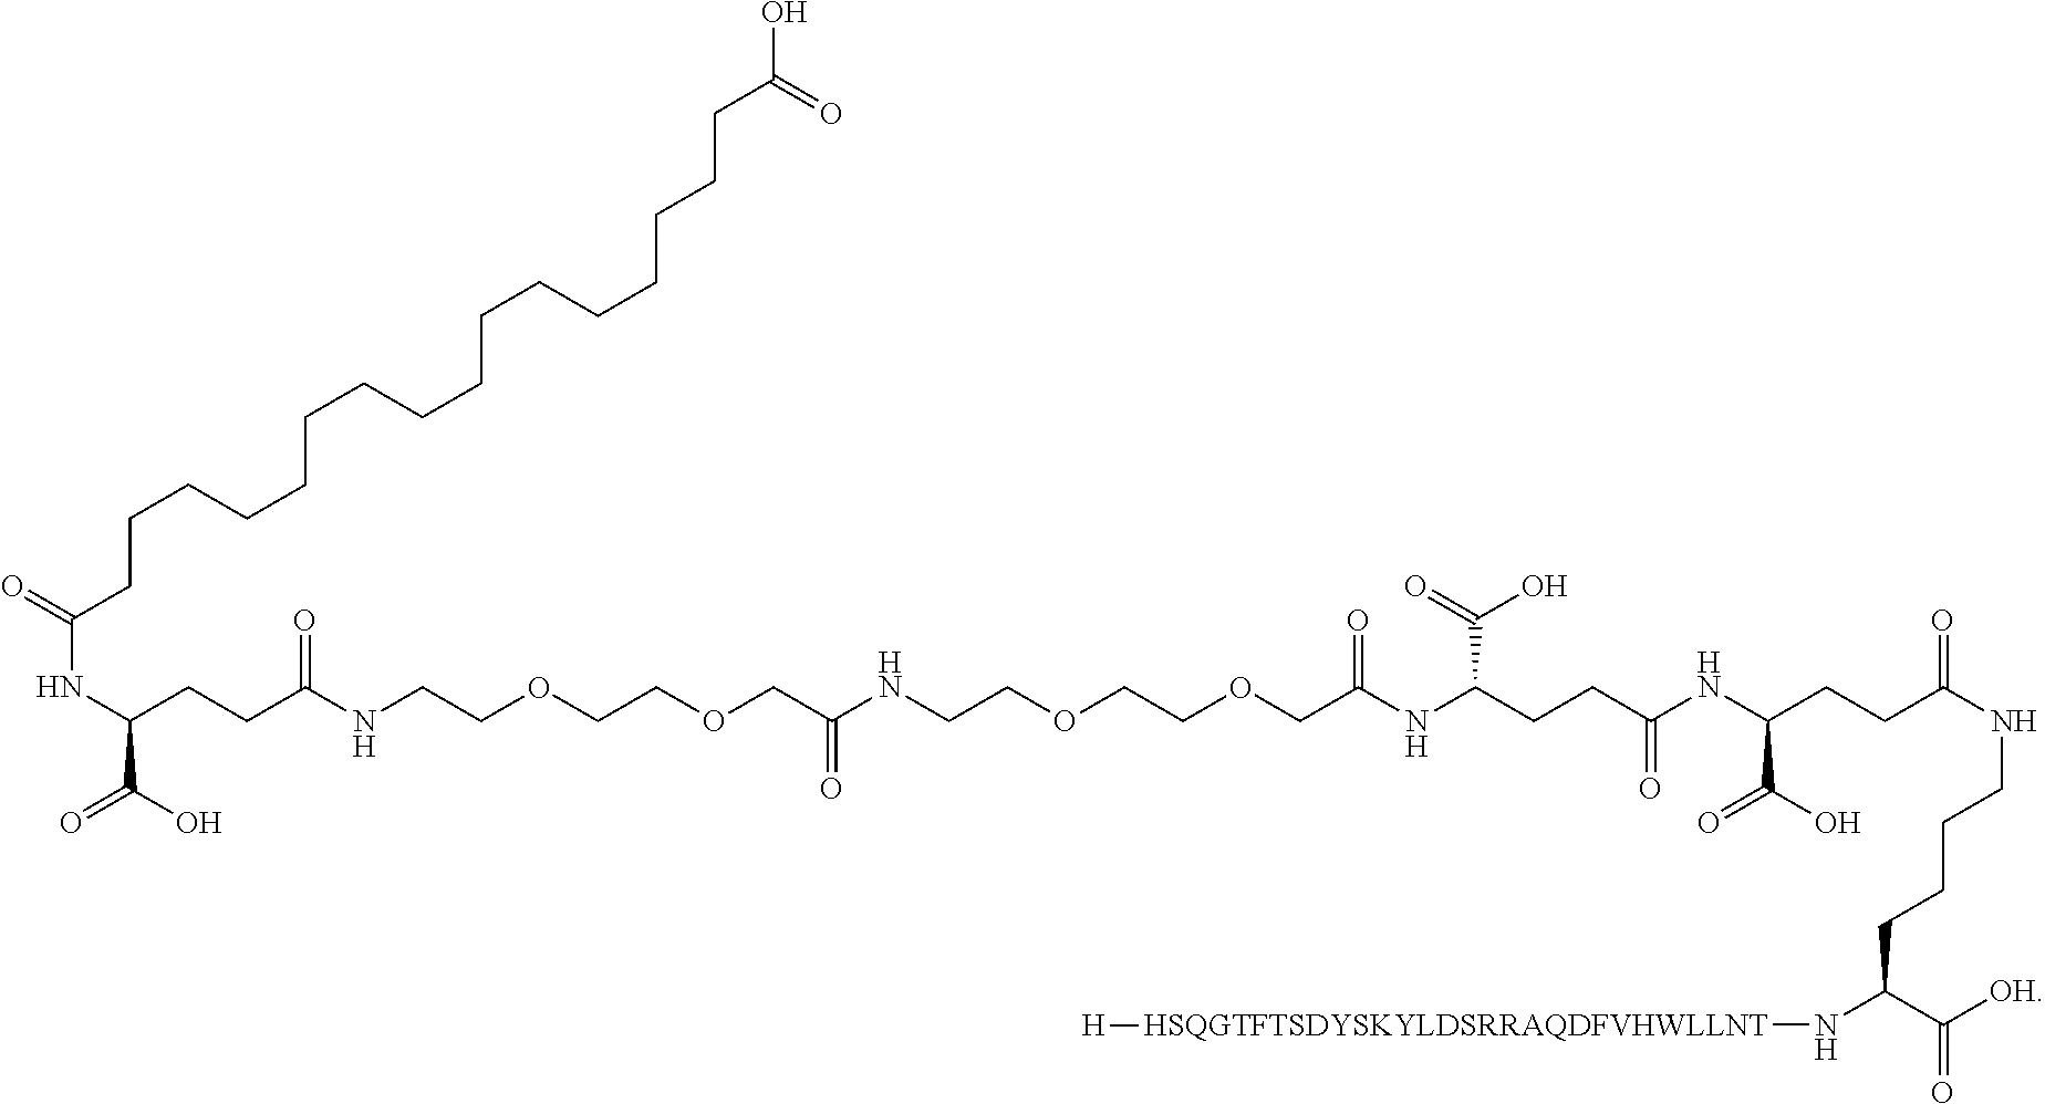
C(NC(CCC(NCCOCCOCC(NCCOCCOCC(NC(CCC(NC(CCC(NCCCCC(N[HSQGTFTSDYSKYLDSRRAQDFVHWLLNT][H])C([OH])=O)=O)C(O)=O)=O)C(=O)O)=O)=O)=O)C(=O)O)(=O)CCCCCCCCCCCCCCCCC(O)=O
